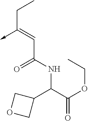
C(C(NC(C(=O)OCC)C1COC1)=O)=C(CC)->C
